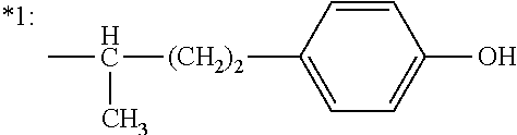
C1=CC([(CH2)2]C(C)C)=CC=C1O
